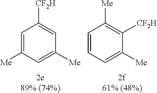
C1=C([Me])C=C([Me])C=C1[CF2H].C1=CC=C([Me])C([CF2H])=C1[Me]
